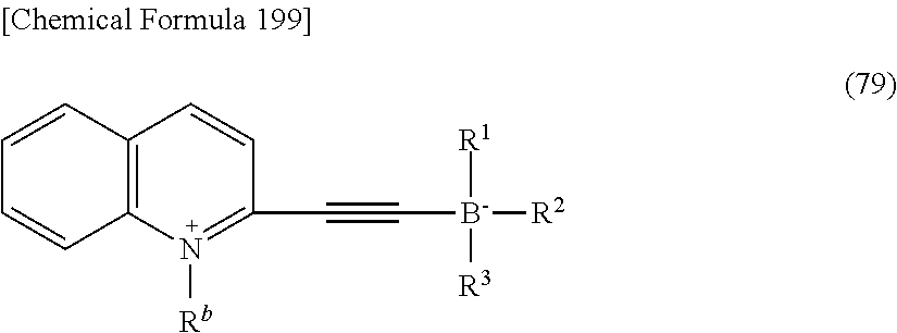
C12=C(N([Rb])=C(C#C[B-]([R1])([R3])[R2])C=C1)C=CC=C2
